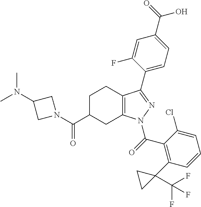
C1C(C(=O)N2CC(N(C)C)C2)CC2=C(C1)C(C1=CC=C(C(O)=O)C=C1F)=NN2C(=O)C1=C(C2(C(F)(F)F)CC2)C=CC=C1Cl
